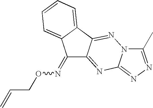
C1(=NOCC=C)C2=NC3=NN=C(C)N3N=C2C2=CC=CC=C12
